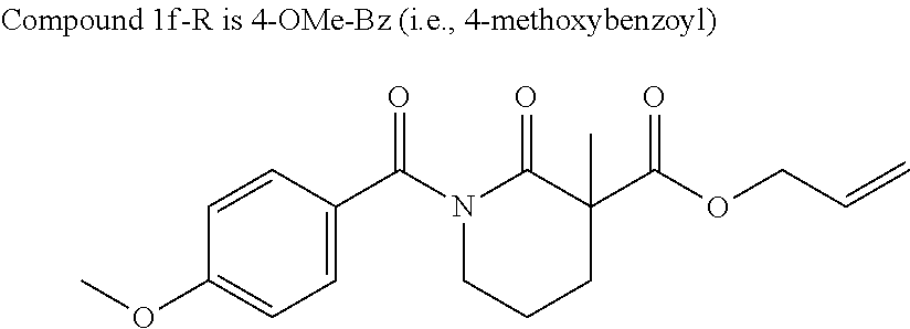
C1=C(C(N2CCCC(C(OCC=C)=O)(C)C2=O)=O)C=CC(OC)=C1
